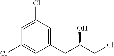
C1(Cl)=CC(CC(CCl)O)=CC(Cl)=C1
